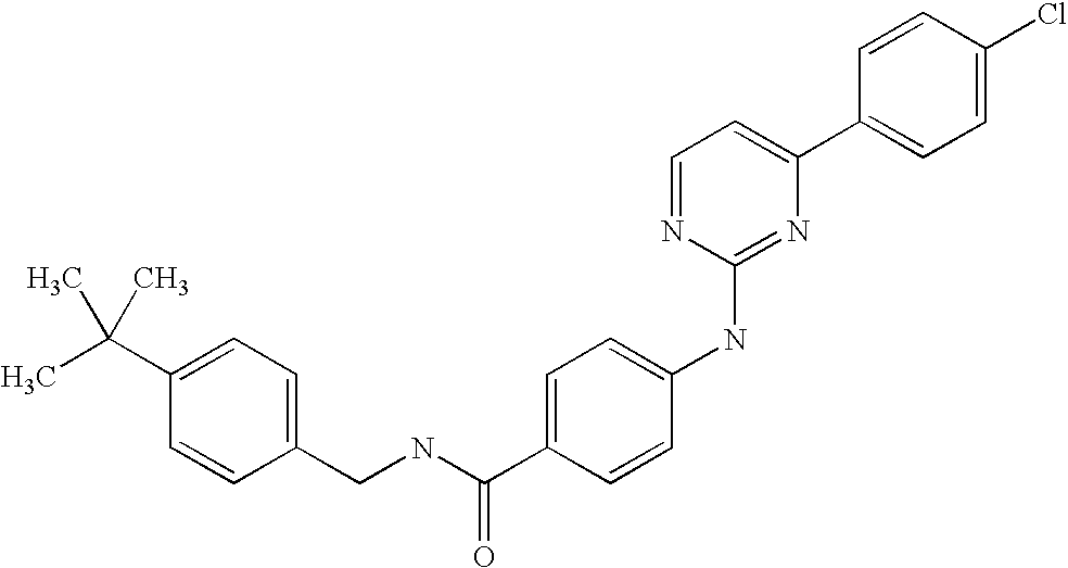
C1=CC(C2=CC=NC(NC3=CC=C(C(NCC4=CC=C(C(C)(C)C)C=C4)=O)C=C3)=N2)=CC=C1Cl
